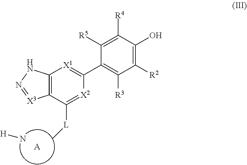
C1(C2=[X1]C3=C(C([L]C)=[X2]2)[X3]=NN3)=C([R3])C([R2])=C(O)C([R4])=C1[R5].N[H].[A]
